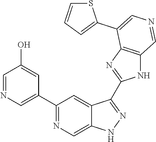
C1(C2=CN=CC(O)=C2)=NC=C2C(=C1)C(C1=NC3=C(N1)C=NC=C3C1=CC=CS1)=NN2
